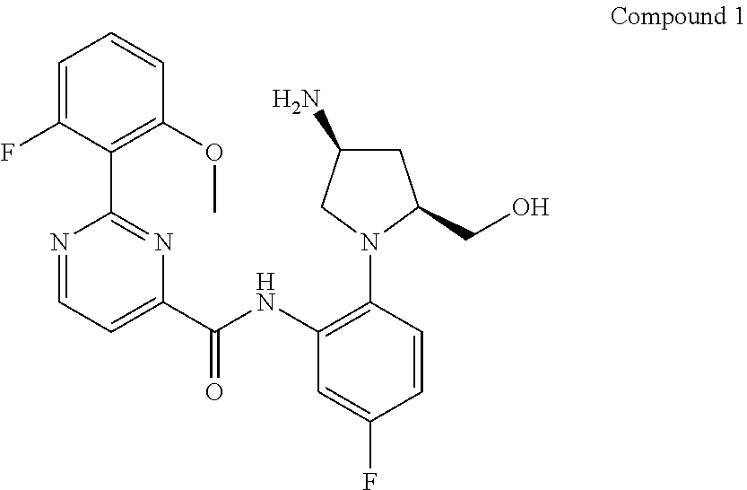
C1=C(F)C(C2=NC(C(NC3=C(N4C(CO)CC(N)C4)C=CC(F)=C3)=O)=CC=N2)=C(OC)C=C1
